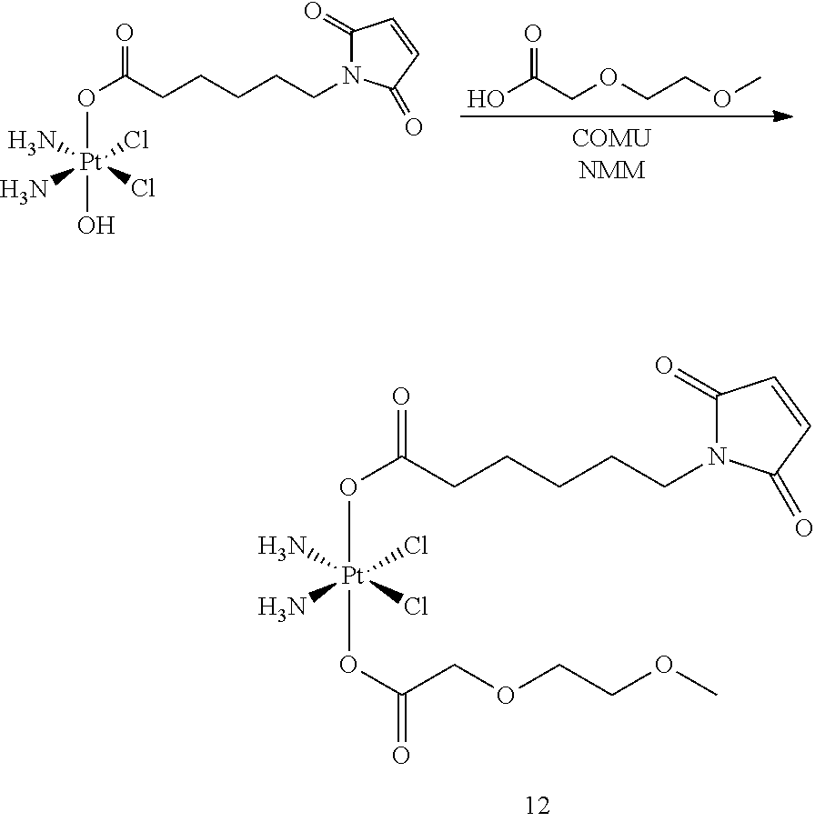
OC(COCCOC)=O.C1(=O)N(CCCCCC(=O)O[Pt](N)(N)(Cl)(Cl)O)C(=O)C=C1.C1(=O)N(CCCCCC(=O)O[Pt](N)(N)(Cl)(Cl)OC(=O)COCCOC)C(=O)C=C1
